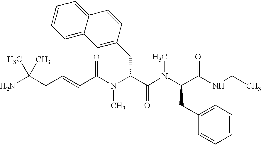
NC(CC=CC(N(C(C(N(C(C(NCC)=O)CC1=CC=CC=C1)C)=O)CC1=CC2=CC=CC=C2C=C1)C)=O)(C)C
